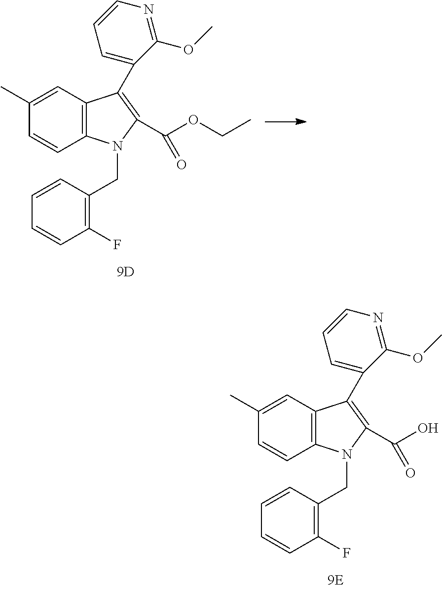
C12=C(C=C(C)C=C1)C(C1=CC=CN=C1OC)=C(C(O)=O)N2CC1=C(F)C=CC=C1.C12=C(C=C(C)C=C1)C(C1=CC=CN=C1OC)=C(C(OCC)=O)N2CC1=C(F)C=CC=C1
